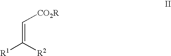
C(=C([R2])[R1])[CO2R]
